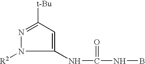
C1(NC(NB)=O)=CC([t-Bu])=NN1[R2]
